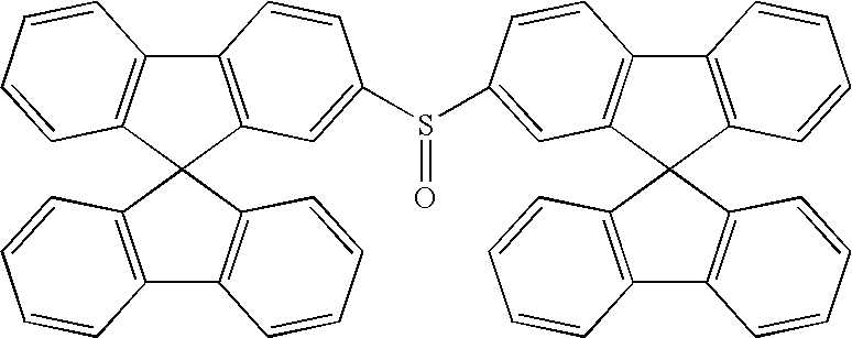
C12=C(C3(C4=C1C=CC=C4)C1=C(C4=C3C=CC=C4)C=CC=C1)C=C(S(=O)C1=CC3=C(C4=C(C35C3=C(C6=C5C=CC=C6)C=CC=C3)C=CC=C4)C=C1)C=C2
